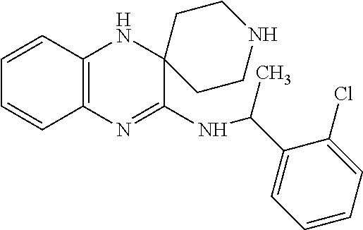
C12=C(N=C(NC(C)C3=CC=CC=C3Cl)C3(N1)CCNCC3)C=CC=C2
